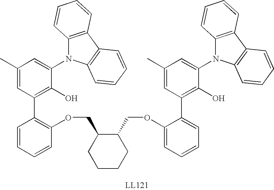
C1(OCC2C(COC3=C(C4=C(O)C(N5C6=C(C7=C5C=CC=C7)C=CC=C6)=CC(C)=C4)C=CC=C3)CCCC2)=CC=CC=C1C1=C(O)C(N2C3=C(C4=C2C=CC=C4)C=CC=C3)=CC(C)=C1
